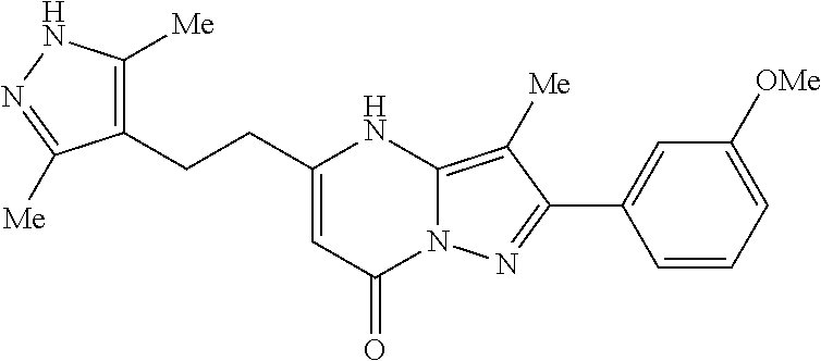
[Me]C1=C2N(N=C1C1=CC([OMe])=CC=C1)C(=O)C=C(CCC1=C([Me])NN=C1[Me])N2
